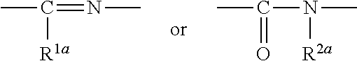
CC(=NC)[R1a].CC(N(C)[R2a])=O
